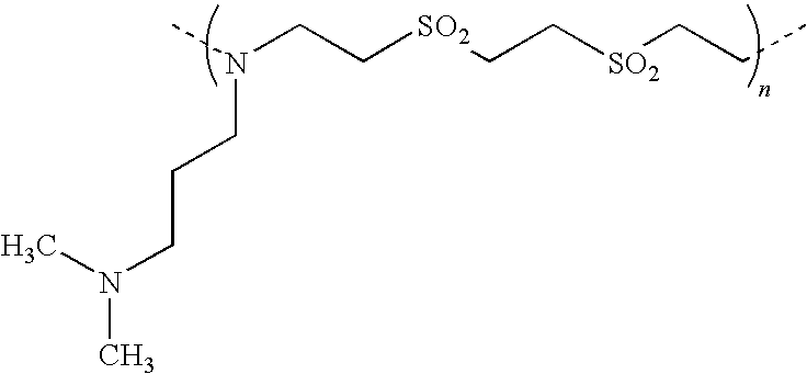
N(CCCN(C)C)(CC[SO2]CC[SO2]CCC)C
